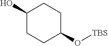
C1(O)CCC(O[TBS])CC1
